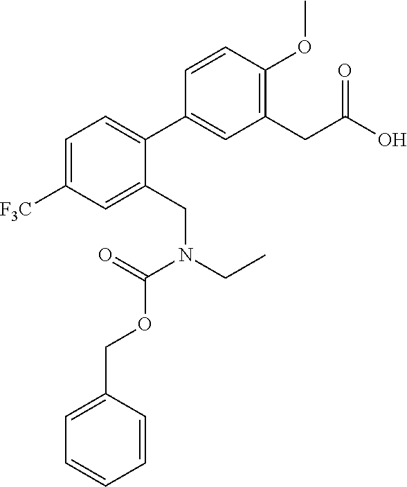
C1=C(C2=CC(CC(O)=O)=C(OC)C=C2)C(CN(C(=O)OCC2=CC=CC=C2)CC)=CC([F3C])=C1
